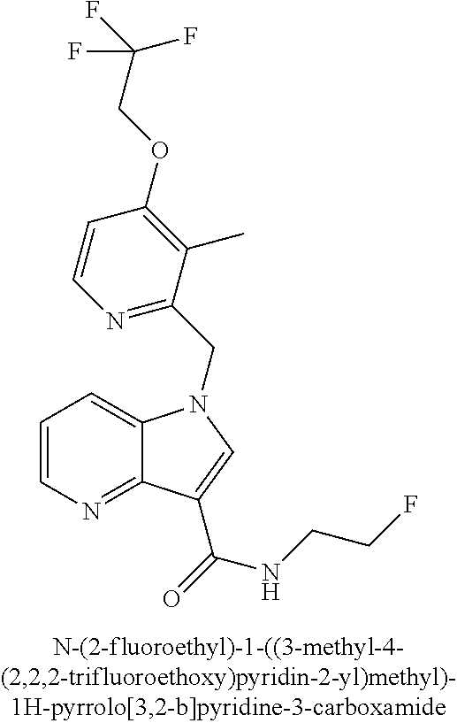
C1=CN=C2C(=C1)N(CC1=NC=CC(OCC(F)(F)F)=C1C)C=C2C(NCCF)=O
